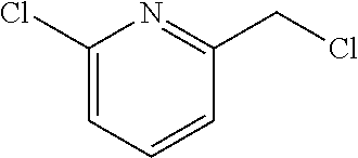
C1(Cl)=CC=CC(CCl)=N1
